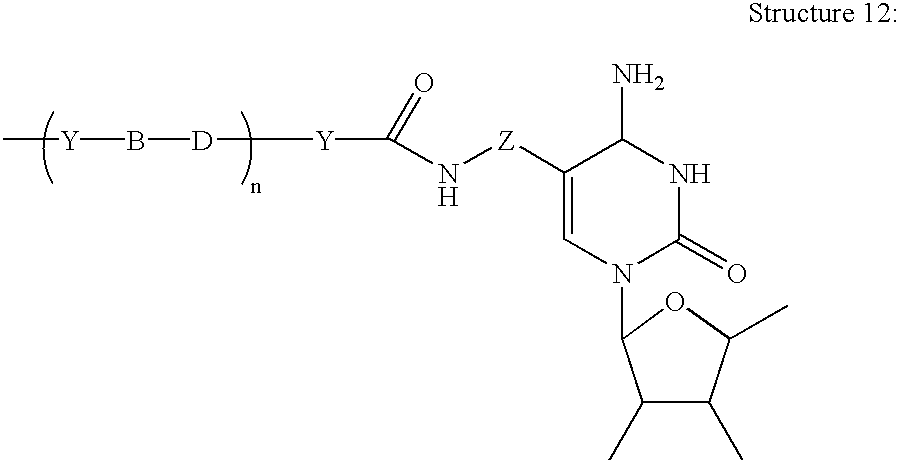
C[Y]B[D][Y]C(N[Z]C1=CN(C2C(C)C(C)C(C)O2)C(=O)NC1N)=O
